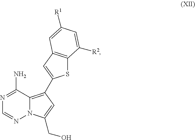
N1=C(N)C2=C(C3=CC4=C(S3)C([R2])=CC([R1])=C4)C=C(CO)N2N=C1
